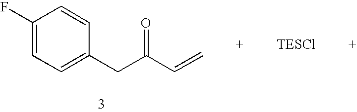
C1(F)=CC=C(CC(C=C)=O)C=C1
